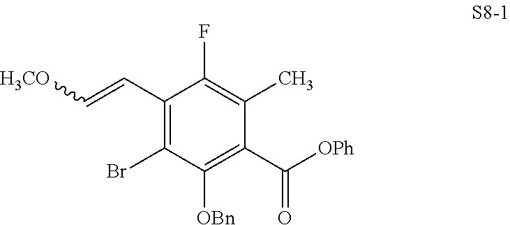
C([H3CO])=CC1=C(Br)C([OBn])=C(C([OPh])=O)C(C)=C1F
